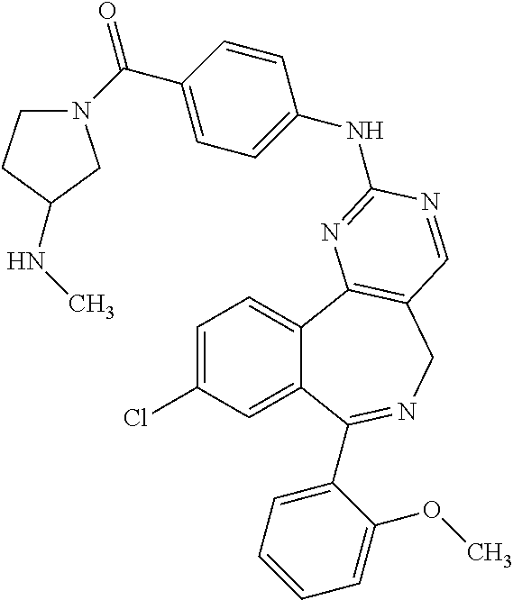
C1=C(Cl)C=C2C(=C1)C1=C(CN=C2C2=CC=CC=C2OC)C=NC(NC2=CC=C(C(N3CCC(NC)C3)=O)C=C2)=N1
